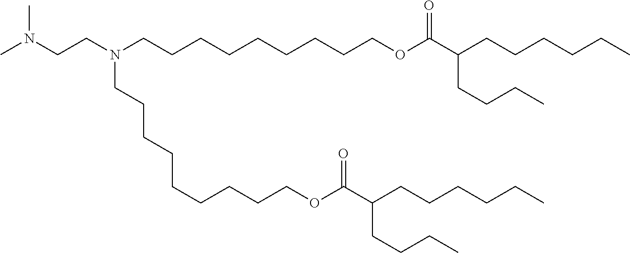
CN(CCN(CCCCCCCCCOC(C(CCCCCC)CCCC)=O)CCCCCCCCCOC(C(CCCCCC)CCCC)=O)C
